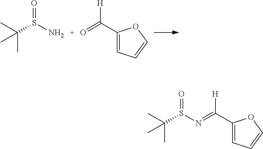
O=S(C(C)(C)C)N.C1(C([H])=O)=CC=CO1.C1(C([H])=NS(=O)C(C)(C)C)=CC=CO1
